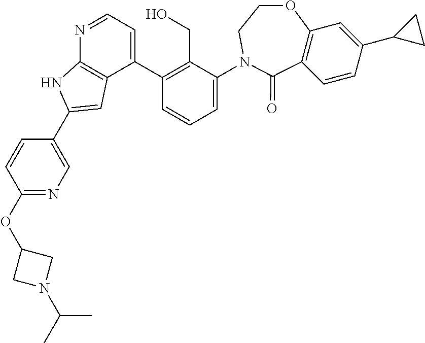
N1=CC=C(C2=C(CO)C(N3CCOC4=C(C3=O)C=CC(C3CC3)=C4)=CC=C2)C2=C1NC(C1=CN=C(OC3CN(C(C)C)C3)C=C1)=C2
